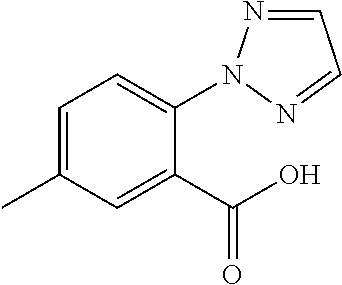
C1=C(C)C=C(C(O)=O)C(N2N=CC=N2)=C1
